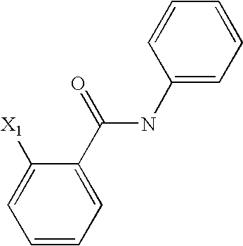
C1(C(=O)NC2=CC=CC=C2)=CC=CC=C1[X1]
